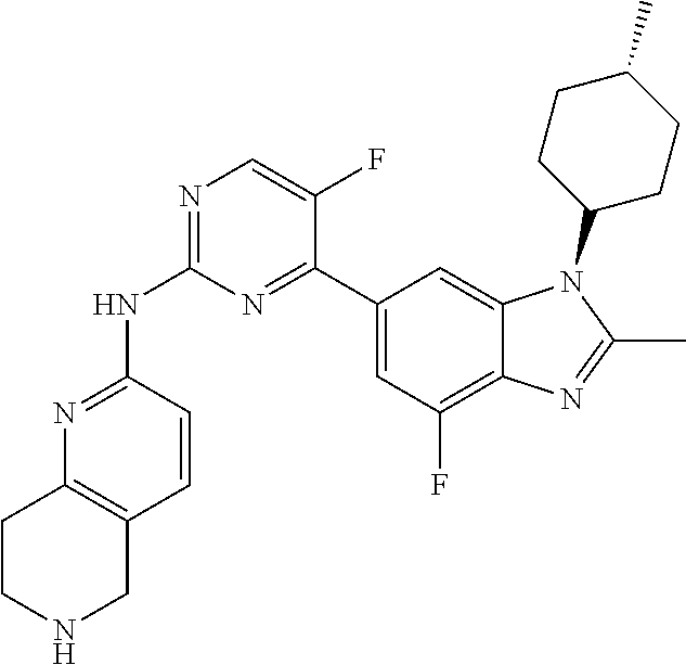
N1=C(NC2=NC=C(F)C(C3=CC(F)=C4C(=C3)N(C3CCC(C)CC3)C(C)=N4)=N2)C=CC2=C1CCNC2
